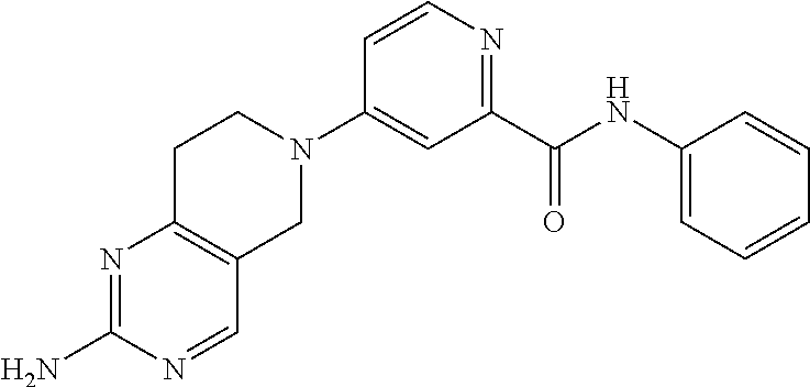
N1=C(N)N=CC2=C1CCN(C1=CC(C(NC3=CC=CC=C3)=O)=NC=C1)C2
